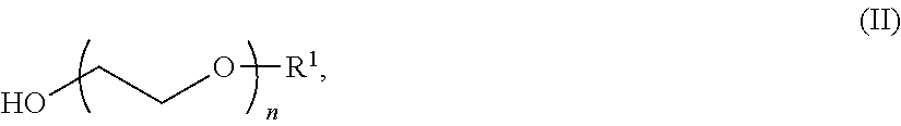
OCCO[R1]
